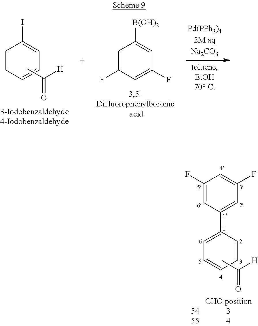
C1=C(F)C=C(F)C=C1[B(OH)2].C1=CC=CC=C1I.CC([H])=O.C1=C(C2=CC(F)=CC(F)=C2)C=CC=C1.CC(=O)[H].[CHO position]
